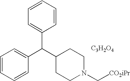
C1=CC=CC(C(C2CCN(C[CO2iPr])CC2)C2=CC=CC=C2)=C1.[C3H2O4]
